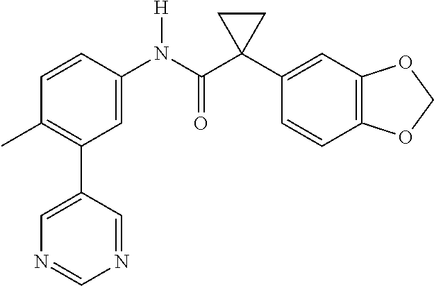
C1=C(N(C(C2(C3=CC4=C(C=C3)OCO4)CC2)=O)[H])C=CC(C)=C1C1=CN=CN=C1
